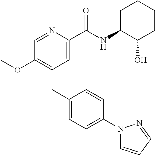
C1=NC(C(NC2C(O)CCCC2)=O)=CC(CC2=CC=C(N3C=CC=N3)C=C2)=C1OC
